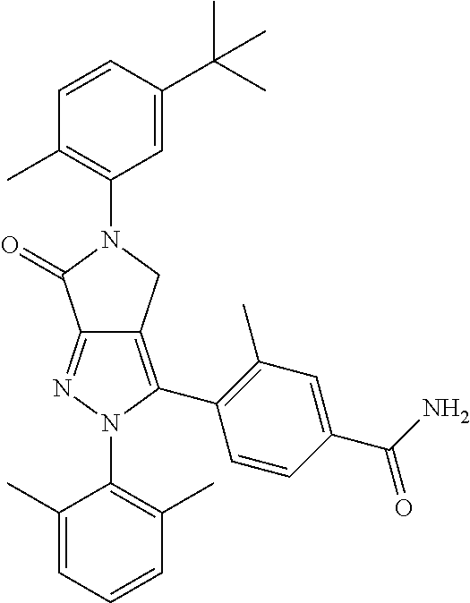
C1(C)=CC=CC(C)=C1N1C(C2=C(C)C=C(C(N)=O)C=C2)=C2C(=N1)C(=O)N(C1=C(C)C=CC(C(C)(C)C)=C1)C2
